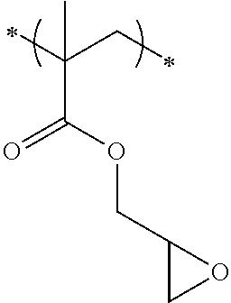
C(C(=O)OCC1OC1)(CC)(C)C
